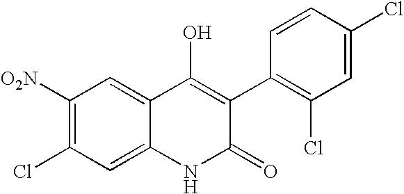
C1([O2N])=C(Cl)C=C2C(=C1)C(O)=C(C1=C(Cl)C=C(Cl)C=C1)C(=O)N2
